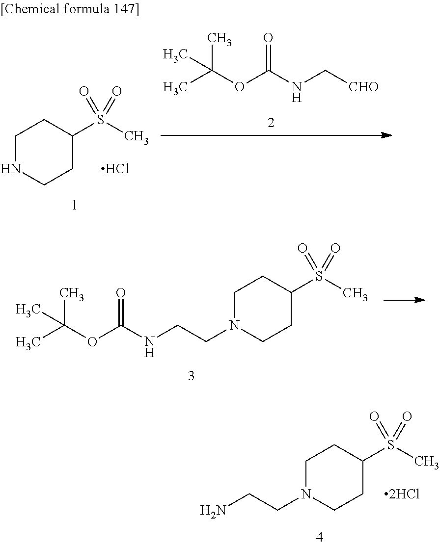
CC(OC(NCCN1CCC(S(C)(=O)=O)CC1)=O)(C)C.CC(OC(NC[CHO])=O)(C)C.C1NCCC(S(C)(=O)=O)C1.Cl.NCCN1CCC(S(C)(=O)=O)CC1.[2HCl]
